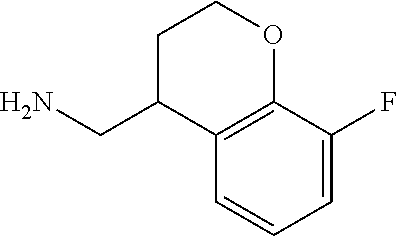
C1C(CN)C2=C(OC1)C(F)=CC=C2
